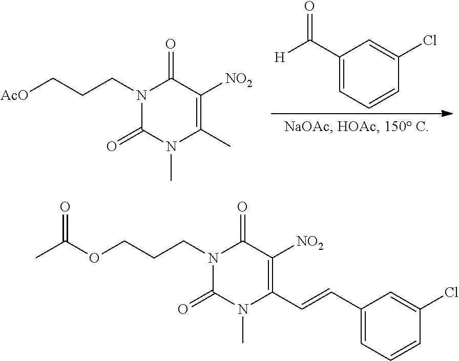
N1(CCC[AcO])C(=O)N(C)C(C)=C([NO2])C1=O.C1(C([H])=O)=CC=CC(Cl)=C1.N1(CCCOC(C)=O)C(=O)N(C)C(C=CC2=CC=CC(Cl)=C2)=C([NO2])C1=O
